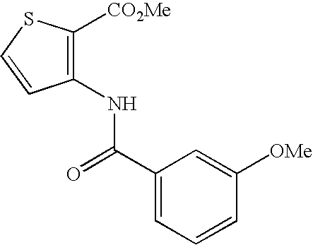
C1(NC(=O)C2=CC=CC([OMe])=C2)=C([CO2Me])SC=C1
